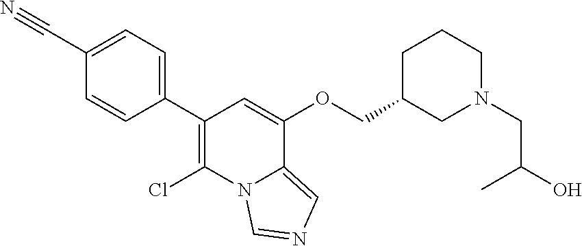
ClC1=C(C2=CC=C(C#N)C=C2)C=C(OCC2CN(CC(O)C)CCC2)C2=CN=CN12
